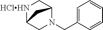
N1(CC2=CC=CC=C2)C2C[HClHN]C(C1)C2
